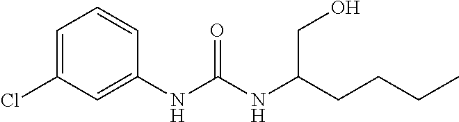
C1(NC(NC(CCCC)CO)=O)=CC(Cl)=CC=C1
